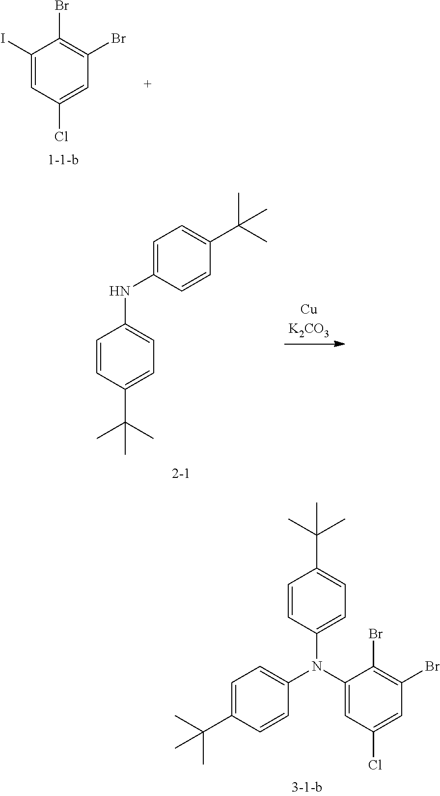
C1=C(C(C)(C)C)C=CC(N(C2=CC=C(C(C)(C)C)C=C2)C2=CC(Cl)=CC(Br)=C2Br)=C1.BrC1=C(Br)C=C(Cl)C=C1I.C1=C(C(C)(C)C)C=CC(NC2=CC=C(C(C)(C)C)C=C2)=C1
